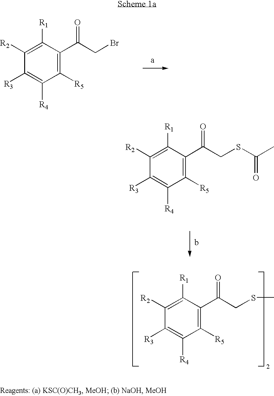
C1([R2])=C([R1])C(C(CBr)=O)=C([R5])C([R4])=C1[R3].C1([R2])=C([R1])C(C(CSC(C)=O)=O)=C([R5])C([R4])=C1[R3].C1([R2])=C([R1])C(C(CSC)=O)=C([R5])C([R4])=C1[R3]
